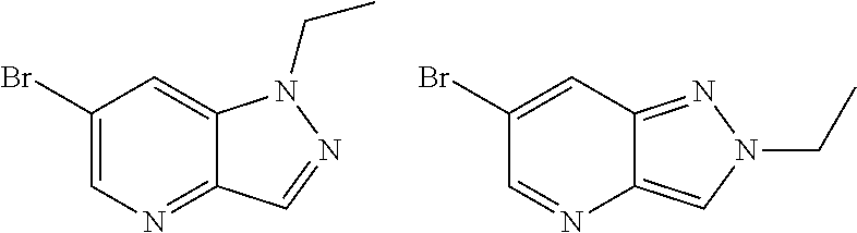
C1(Br)=CN=C2C(=C1)N(CC)N=C2.C1(Br)=CC2=NN(CC)C=C2N=C1
